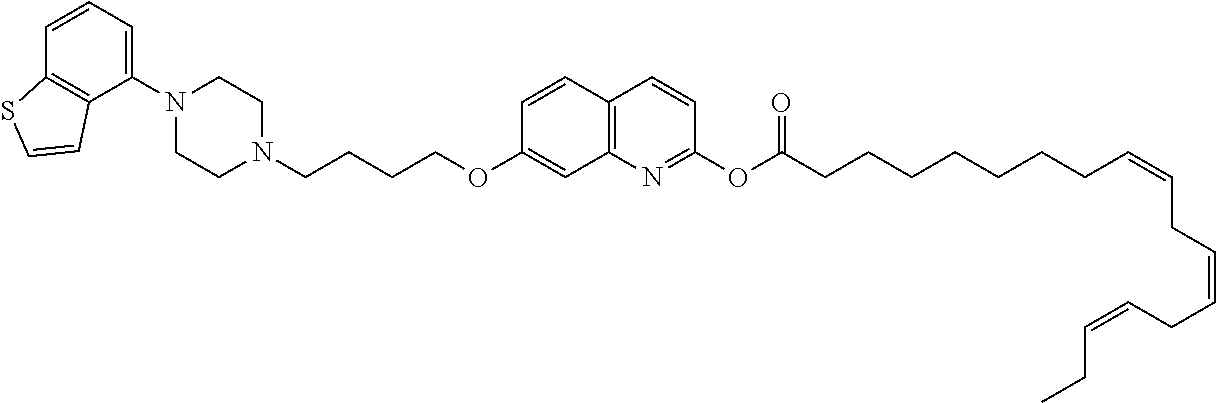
C1N(C2=CC=CC3=C2C=CS3)CCN(CCCCOC2=CC3=C(C=C2)C=CC(OC(CCCCCCCC=CCC=CCC=CCC)=O)=N3)C1
